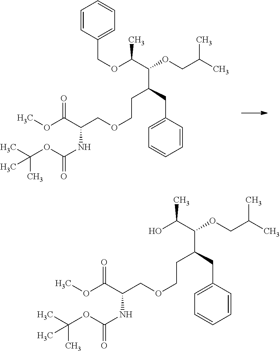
C(OC(C(OCC(C)C)C(CC1=CC=CC=C1)CCOCC(C(OC)=O)NC(=O)OC(C)(C)C)C)C1=CC=CC=C1.OC(C(OCC(C)C)C(CC1=CC=CC=C1)CCOCC(C(OC)=O)NC(=O)OC(C)(C)C)C
